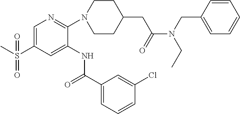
C1=C(S(C)(=O)=O)C=C(NC(C2=CC=CC(Cl)=C2)=O)C(N2CCC(CC(=O)N(CC3=CC=CC=C3)CC)CC2)=N1
